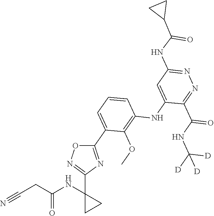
N1=C(C(NC([D])([D])[D])=O)C(NC2=C(OC)C(C3=NC(C4(NC(CC#N)=O)CC4)=NO3)=CC=C2)=CC(NC(C2CC2)=O)=N1
